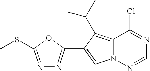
C12=C(C(C)C)C(C3=NN=C(SC)O3)=CN1N=CN=C2Cl
